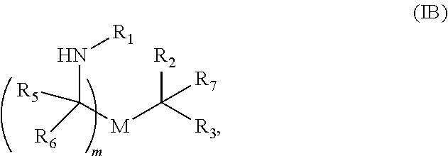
N(C([R5])([M]C([R2])([R3])[R7])[R6])[R1]
